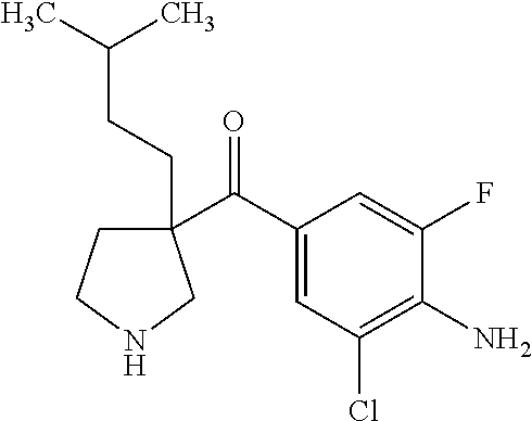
C1(C(C2=CC(Cl)=C(N)C(F)=C2)=O)(CCC(C)C)CCNC1
